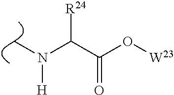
C(C(O[W23])=O)(N([H])C)[R24]
